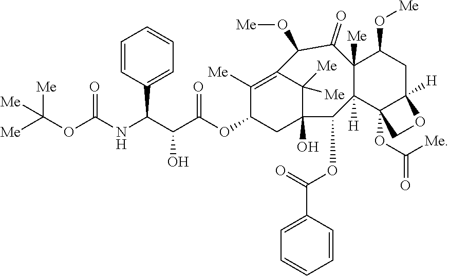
C1=CC(C(C(C(=O)OC2CC3(O)C([Me])([Me])C(=C2[Me])C(O[Me])C(=O)C2([Me])C([H])(C3OC(=O)C3=CC=CC=C3)C3(OC([Me])=O)C([H])(CC2O[Me])OC3)O)NC(=O)OC([Me])([Me])[Me])=CC=C1
